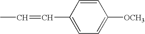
CC=CC1=CC=C([OCH3])C=C1
